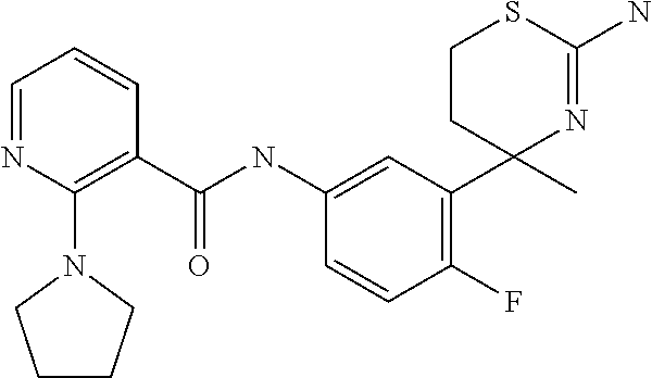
C1=C(NC(C2=C(N3CCCC3)N=CC=C2)=O)C=CC(F)=C1C1(C)N=C(N)SCC1
